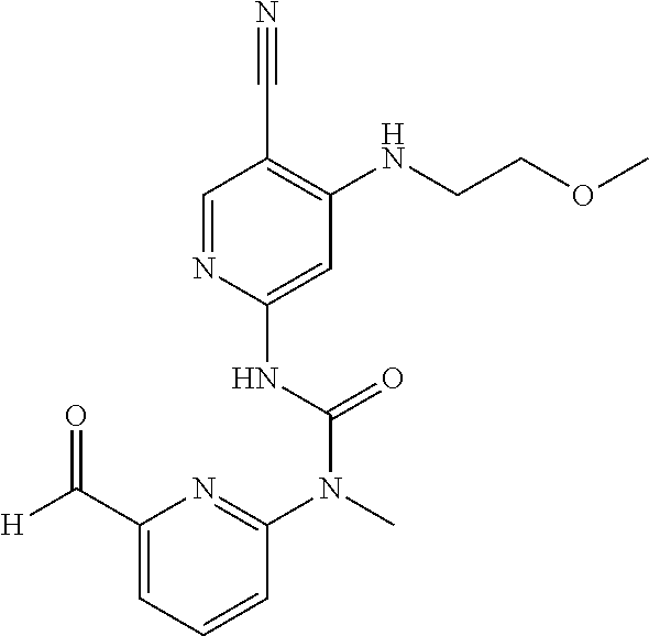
C1=NC(NC(N(C)C2=NC(C(=O)[H])=CC=C2)=O)=CC(NCCOC)=C1C#N
